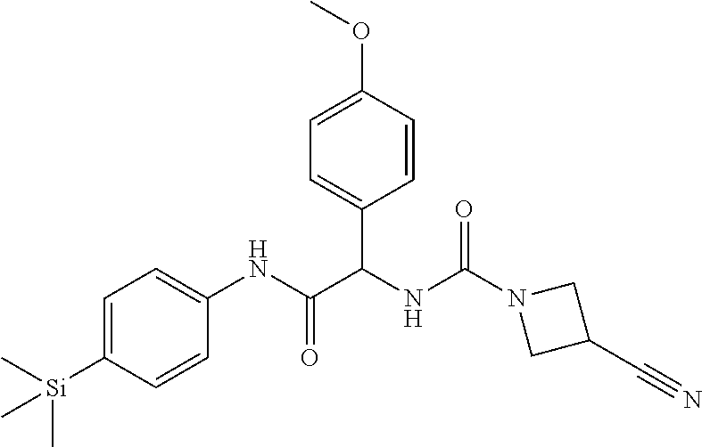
N1(C(NC(C(NC2=CC=C([Si](C)(C)C)C=C2)=O)C2=CC=C(OC)C=C2)=O)CC(C#N)C1
